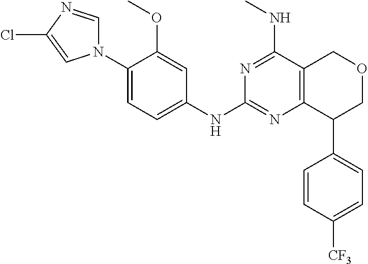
C1(N2C=NC(Cl)=C2)=CC=C(NC2=NC3=C(C(NC)=N2)COCC3C2=CC=C([CF3])C=C2)C=C1OC
